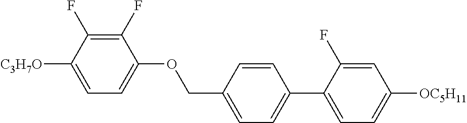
C1(F)=C(F)C([C3H7O])=CC=C1OCC1=CC=C(C2=CC=C([OC5H11])C=C2F)C=C1
